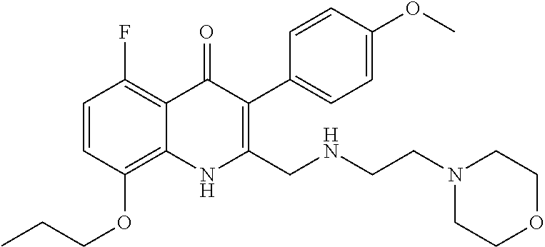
CCCOC1=C2C(=C(F)C=C1)C(=O)C(C1=CC=C(OC)C=C1)=C(CNCCN1CCOCC1)N2
